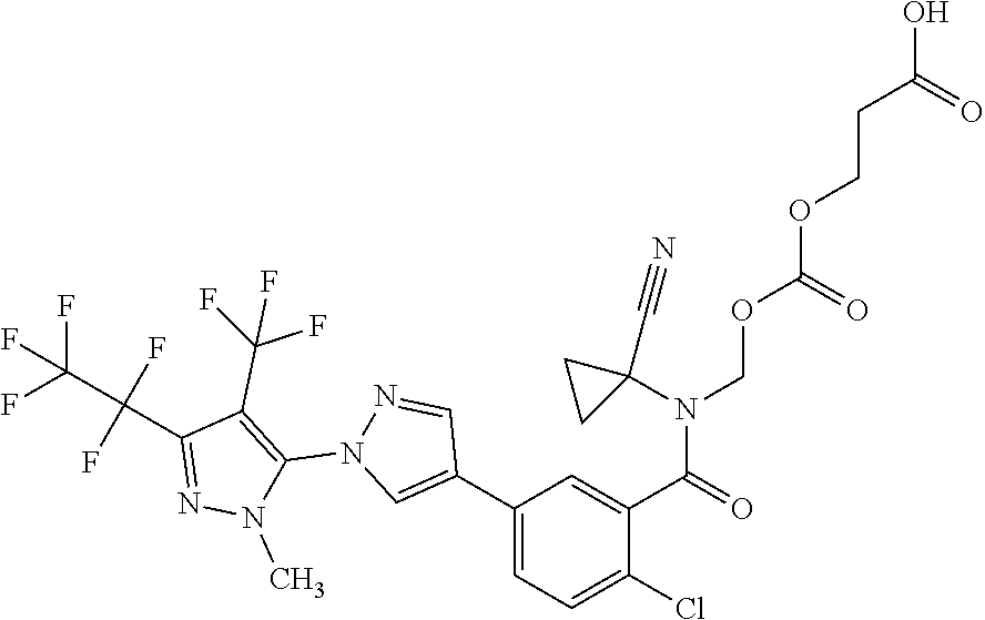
C1(C(F)(F)F)=C(N2C=C(C3=CC=C(Cl)C(C(N(COC(OCCC(=O)O)=O)C4(C#N)CC4)=O)=C3)C=N2)N(C)N=C1C(F)(C(F)(F)F)F
